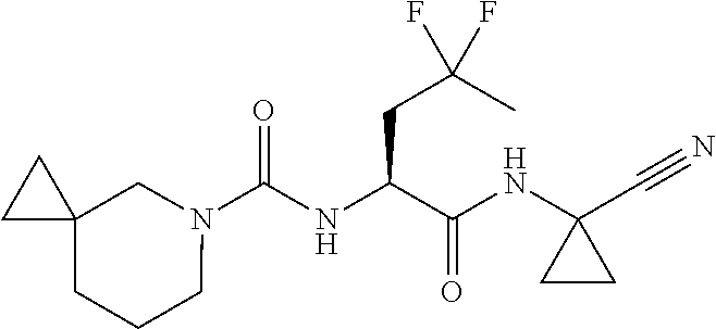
N1(C(NC(C(NC2(C#N)CC2)=O)CC(C)(F)F)=O)CC2(CCC1)CC2
